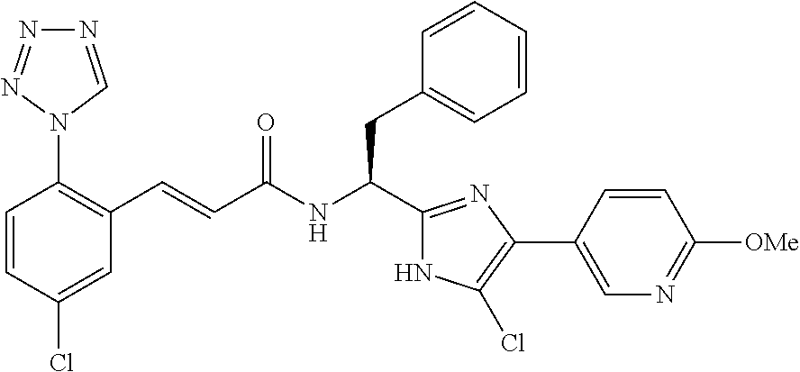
C1(Cl)=CC(C=CC(NC(CC2=CC=CC=C2)C2=NC(C3=CN=C([OMe])C=C3)=C(Cl)N2)=O)=C(N2C=NN=N2)C=C1
